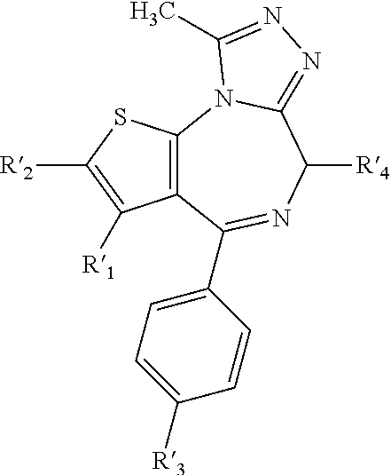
C12=C(C(C3=CC=C([R3])C=C3)=NC([R4])C3=NN=C(C)N13)C([R1])=C([R2])S2
